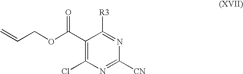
C1(C(OCC=C)=O)=C(Cl)N=C([CN])N=C1[R3]
